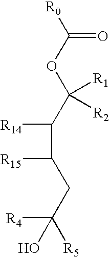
[R0]C(OC(C(C([R15])CC([R4])(O)[R5])[R14])([R1])[R2])=O
